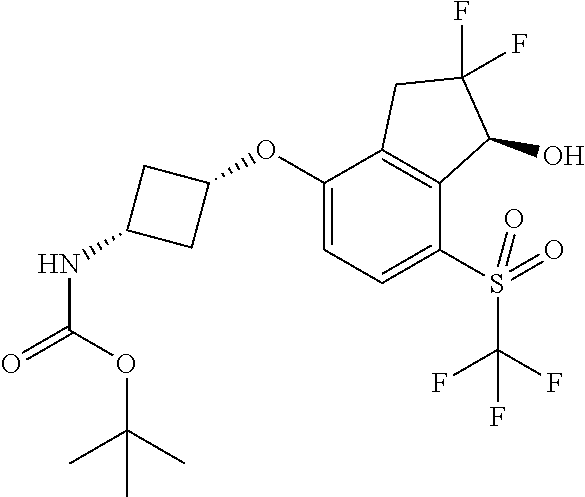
C1(OC2=CC=C(S(C(F)(F)F)(=O)=O)C3=C2CC(F)(F)C3O)CC(NC(=O)OC(C)(C)C)C1
